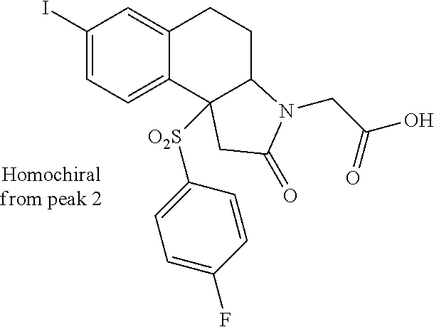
C1(I)=CC=C2C(=C1)CCC1C2([O2S]C2=CC=C(F)C=C2)CC(=O)N1CC(=O)O
